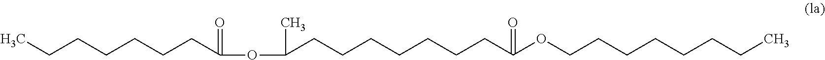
CCCCCCCC(OC(C)CCCCCCCC(OCCCCCCCC)=O)=O
